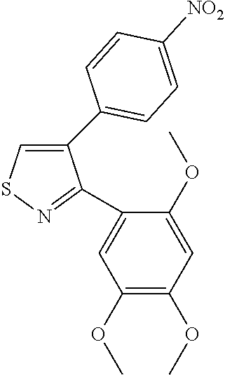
C1(C2=CC=C([NO2])C=C2)=CSN=C1C1=CC(OC)=C(OC)C=C1OC
